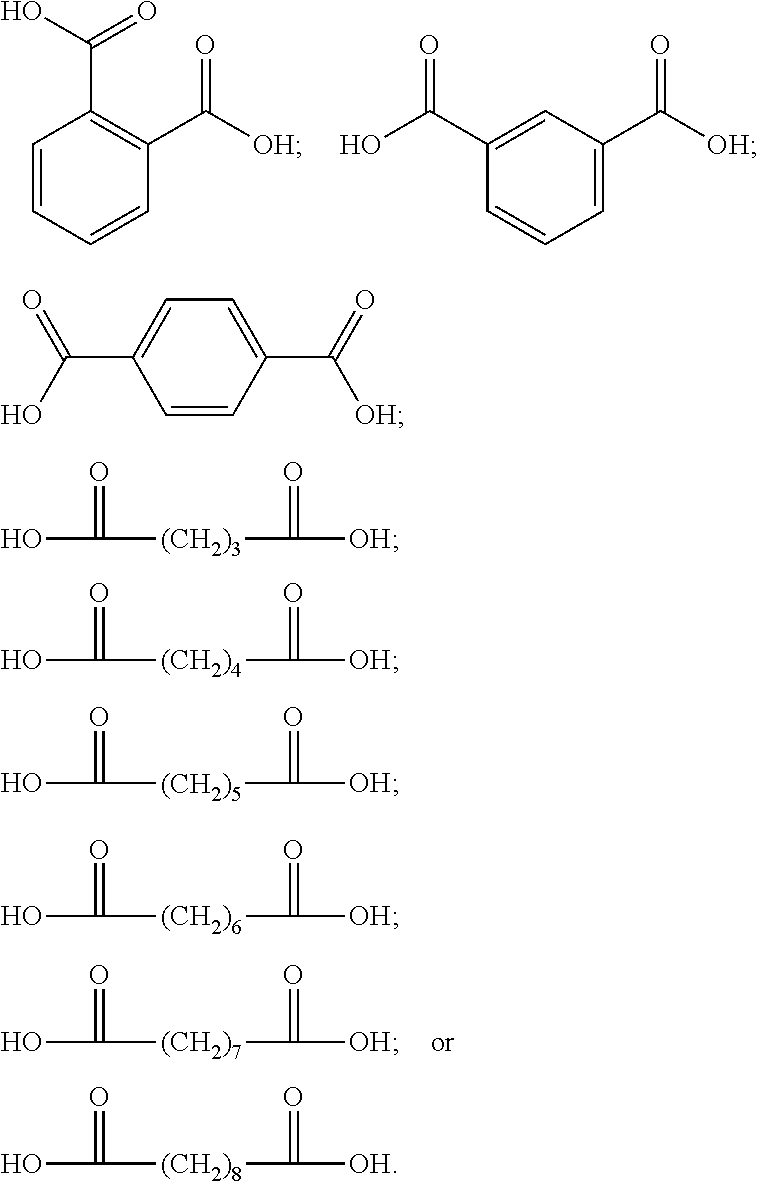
C1=CC=CC(C([OH])=O)=C1C(O)=O.C1(C(O)=O)=CC(C([OH])=O)=CC=C1.OC([(CH2)7]C([OH])=O)=O.C1(C(=O)[OH])=CC=C(C(O)=O)C=C1.OC([(CH2)3]C([OH])=O)=O.OC([(CH2)4]C([OH])=O)=O.OC([(CH2)5]C([OH])=O)=O.OC([(CH2)6]C([OH])=O)=O.OC([(CH2)8]C([OH])=O)=O
